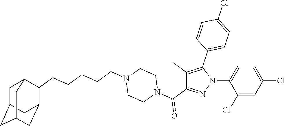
C1(Cl)=CC(Cl)=CC=C1N1N=C(C(N2CCN(CCCCCC3C4CC5CC(CC3C5)C4)CC2)=O)C(C)=C1C1=CC=C(Cl)C=C1
